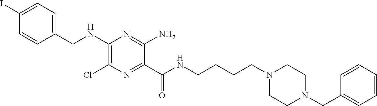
C1=C(I)C=CC(CNC2=C(Cl)N=C(C(NCCCCN3CCN(CC4=CC=CC=C4)CC3)=O)C(N)=N2)=C1
